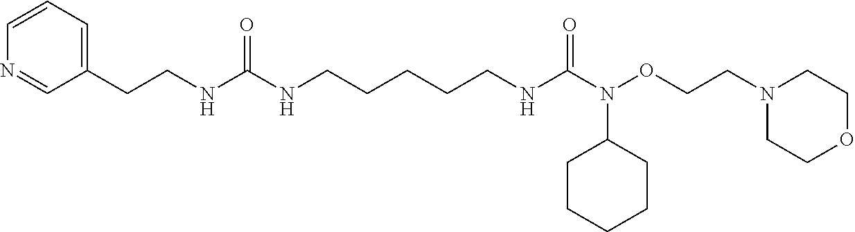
C(C1=CC=CN=C1)CNC(NCCCCCNC(N(C1CCCCC1)OCCN1CCOCC1)=O)=O
